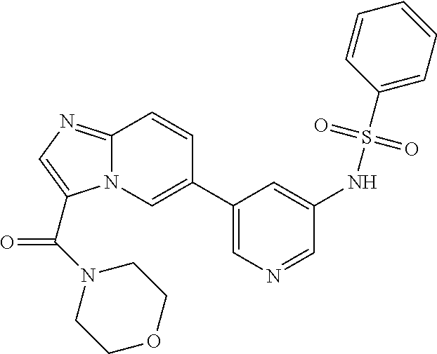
N12C(=NC=C1C(=O)N1CCOCC1)C=CC(C1=CN=CC(NS(C3=CC=CC=C3)(=O)=O)=C1)=C2
